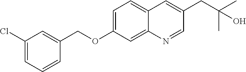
C1(Cl)=CC=CC(COC2=CC=C3C(=C2)N=CC(CC(C)(C)O)=C3)=C1
